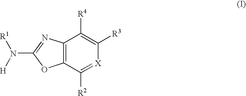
C12=C(C([R2])=[X]C([R3])=C1[R4])OC(N([R1])[H])=N2
